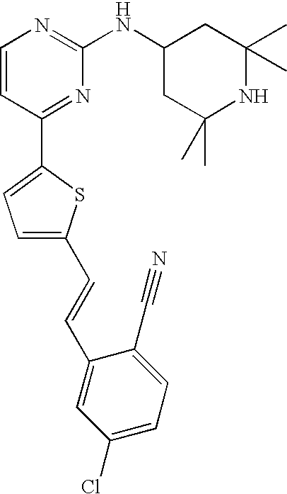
C1=CC(C2=CC=C(C=CC3=CC(Cl)=CC=C3C#N)S2)=NC(NC2CC(C)(C)NC(C)(C)C2)=N1
